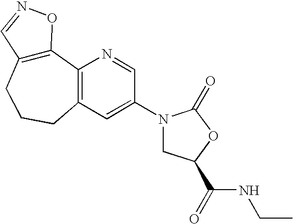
C12=C(CCCC3=C1N=CC(N1CC(C(NCC)=O)OC1=O)=C3)C=NO2
